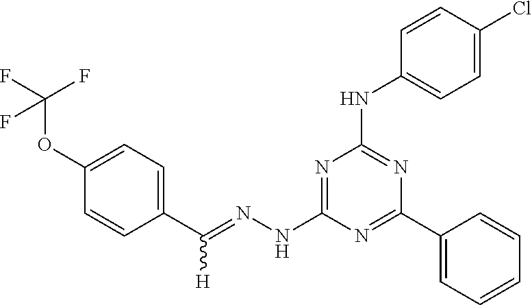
C1(C(=NNC2=NC(NC3=CC=C(Cl)C=C3)=NC(C3=CC=CC=C3)=N2)[H])=CC=C(OC(F)(F)F)C=C1
